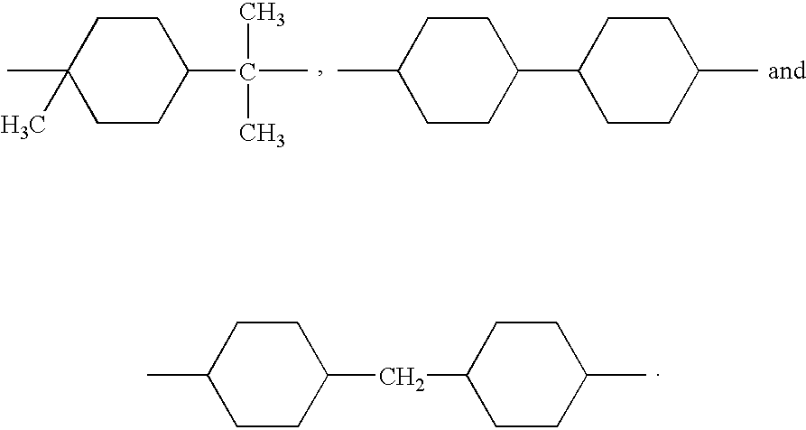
C1(C)(C)CCC(C(C)(C)C)CC1.C1(C)CCC(C2CCC(C)CC2)CC1.C1(C)CCC(CC2CCC(C)CC2)CC1
